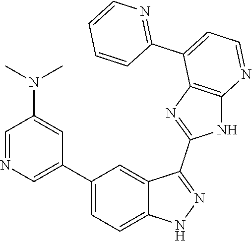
C1=NC=C(C2=CC=C3C(=C2)C(C2=NC4=C(N2)N=CC=C4C2=NC=CC=C2)=NN3)C=C1N(C)C
